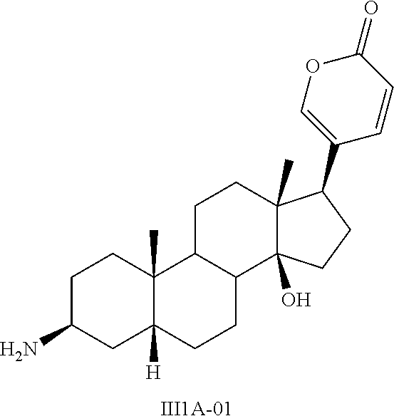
C1C(N)CC2([H])C(C)(C1)C1C(CC2)C2(O)C(C)(CC1)C(C1=COC(=O)C=C1)CC2.[III1A-01]
